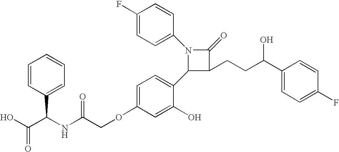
N1(C2=CC=C(F)C=C2)C(C2=CC=C(OCC(NC(C(O)=O)C3=CC=CC=C3)=O)C=C2O)C(CCC(C2=CC=C(F)C=C2)O)C1=O
